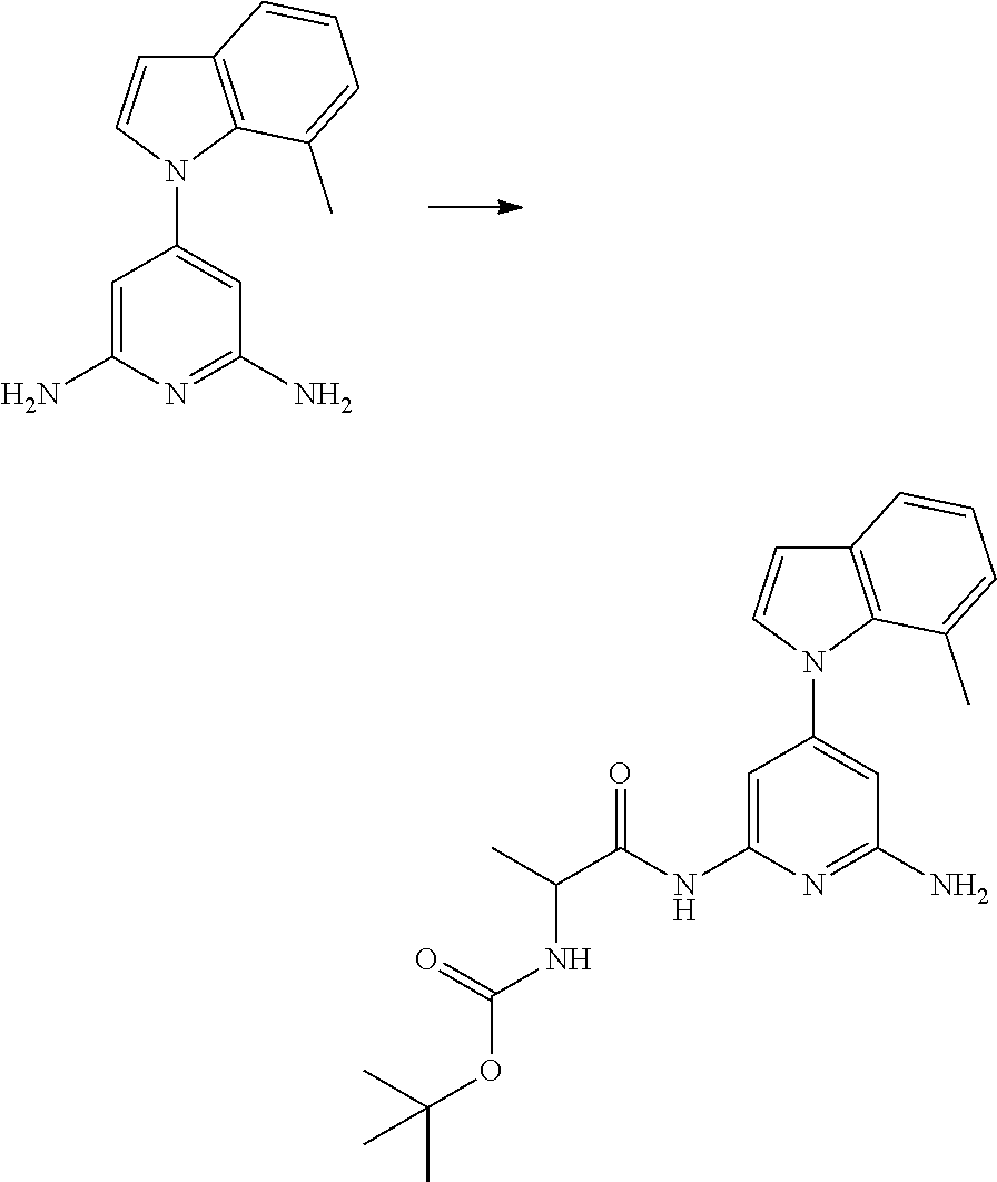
C1=C(N)N=C(N)C=C1N1C2=C(C=C1)C=CC=C2C.C1=C(NC(C(C)NC(=O)OC(C)(C)C)=O)N=C(N)C=C1N1C2=C(C=C1)C=CC=C2C
